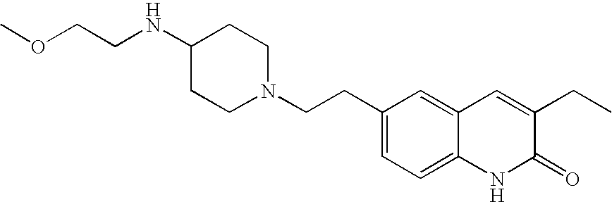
C(C1=CC=C2C(=C1)C=C(CC)C(=O)N2)CN1CCC(NCCOC)CC1
